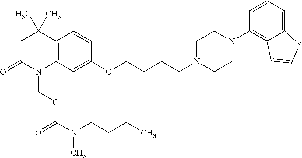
C12=C(C=C(OCCCCN3CCN(C4=C5C(=CC=C4)SC=C5)CC3)C=C1)N(COC(=O)N(C)CCCC)C(=O)CC2(C)C
